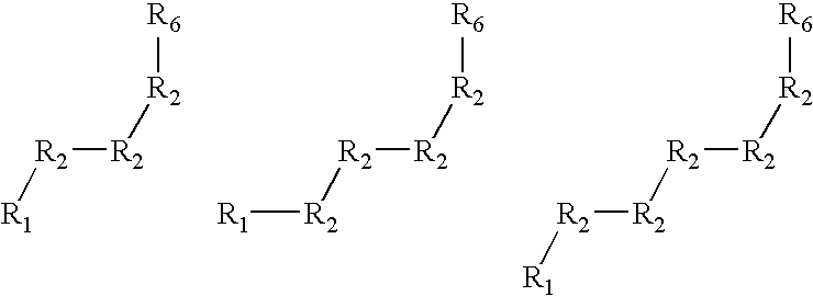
[R6][R2][R2][R2][R1].[R6][R2][R2][R2][R2][R1].[R6][R2][R2][R2][R2][R2][R1]
